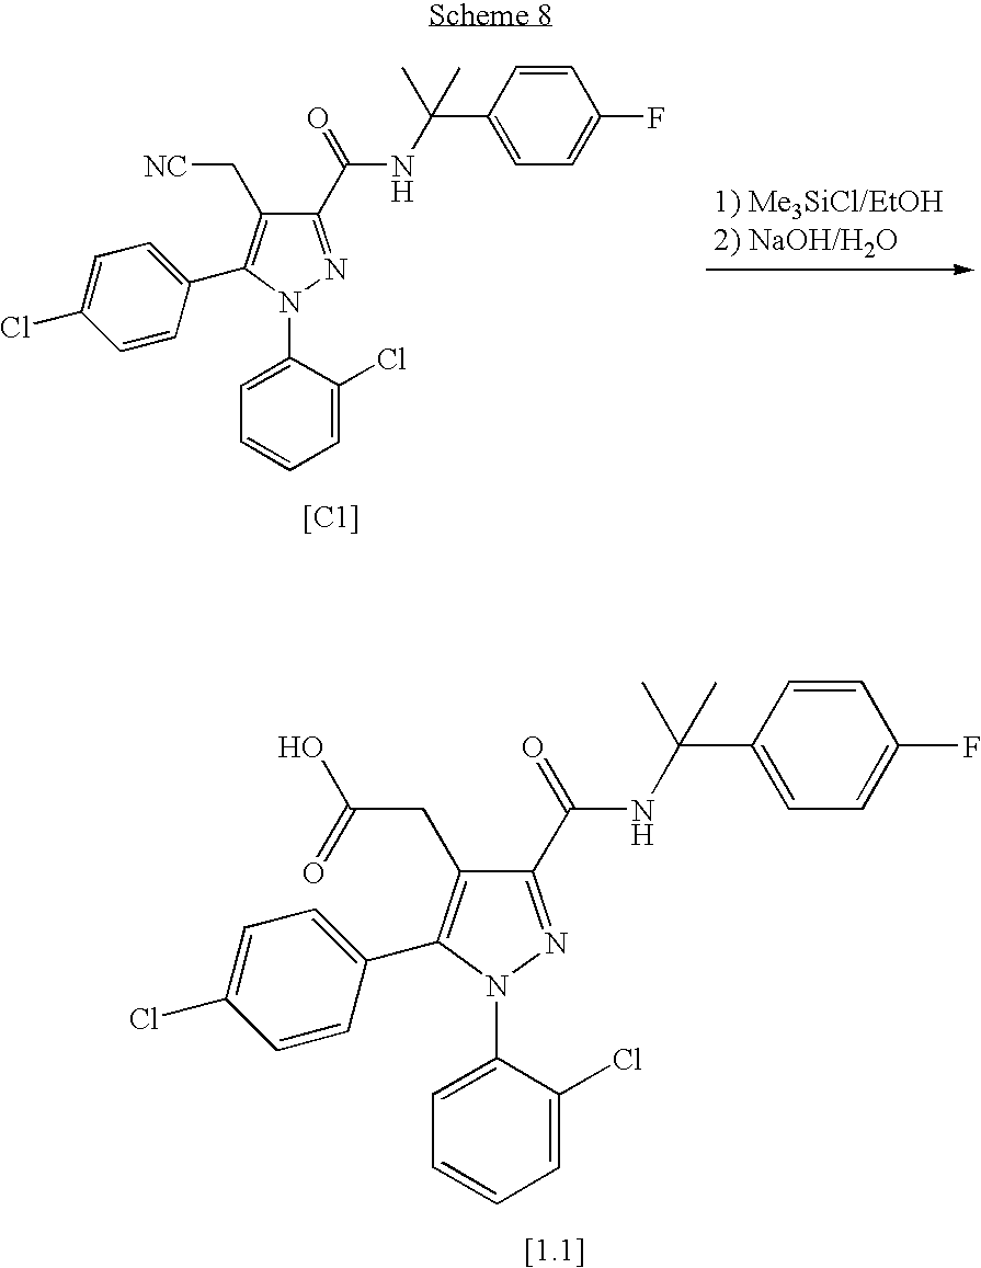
C1(C(NC(C2=CC=C(F)C=C2)(C)C)=O)=NN(C2=CC=CC=C2Cl)C(C2=CC=C(Cl)C=C2)=C1CC(O)=O.[[1.1]].C1(C(NC(C2=CC=C(F)C=C2)(C)C)=O)=NN(C2=CC=CC=C2Cl)C(C2=CC=C(Cl)C=C2)=C1C[NC].[[C1]]
